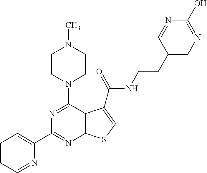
C1(C2=CC=CC=N2)=NC2=C(C(N3CCN(C)CC3)=N1)C(C(=O)NCCC1=CN=C(O)N=C1)=CS2
